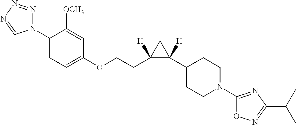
C1=C(N2N=NN=C2)C([OCH3])=CC(OCCC2([H])C(C3CCN(C4=NC(C(C)C)=NO4)CC3)([H])C2)=C1
